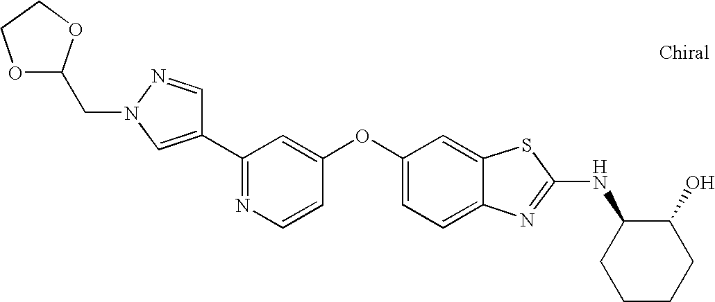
N1=C(C2=CN(CC3OCCO3)N=C2)C=C(OC2=CC=C3C(=C2)SC(NC2CCCCC2O)=N3)C=C1
